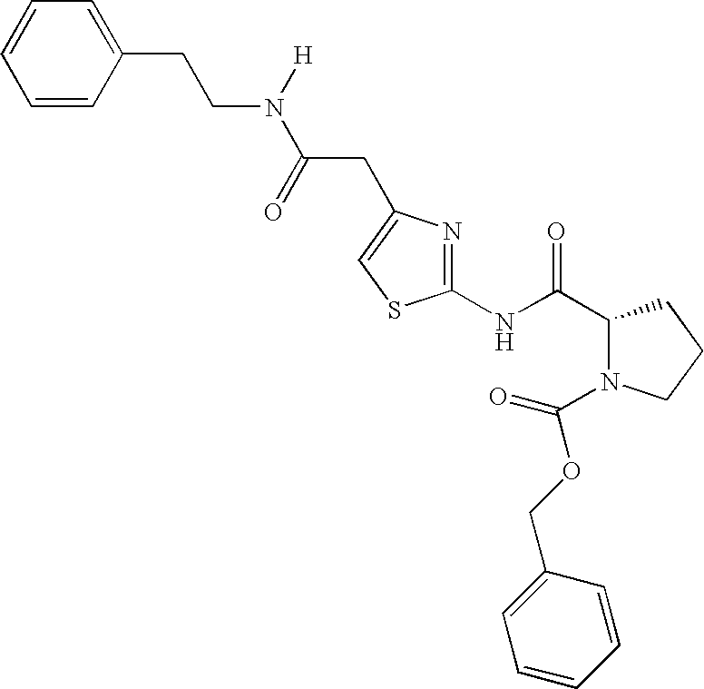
C1(NC(C2N(C(OCC3=CC=CC=C3)=O)CCC2)=O)=NC(CC(N([H])CCC2=CC=CC=C2)=O)=CS1
